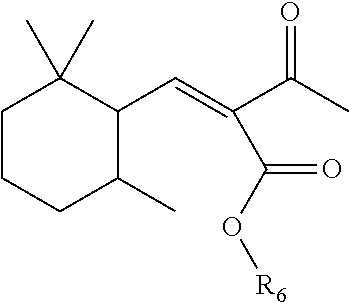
C1CCC(C)C(C=C(C(C)=O)C(O[R6])=O)C1(C)C
